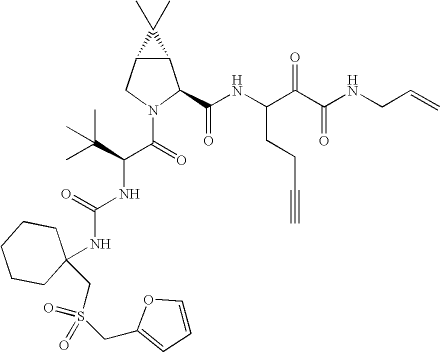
C12C(CN(C(=O)C(C(C)(C)C)NC(NC3(CS(CC4=CC=CO4)(=O)=O)CCCCC3)=O)C1C(NC(C(C(NCC=C)=O)=O)CCC#C)=O)C2(C)C
